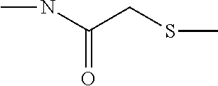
N(C(CSC)=O)C
